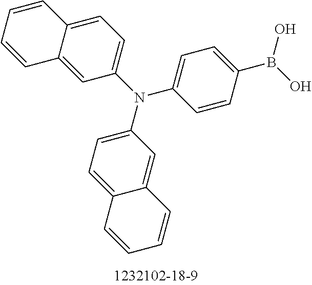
C1(N(C2=CC=C3C(=C2)C=CC=C3)C2=CC=C(B(O)O)C=C2)=CC=C2C(=C1)C=CC=C2
